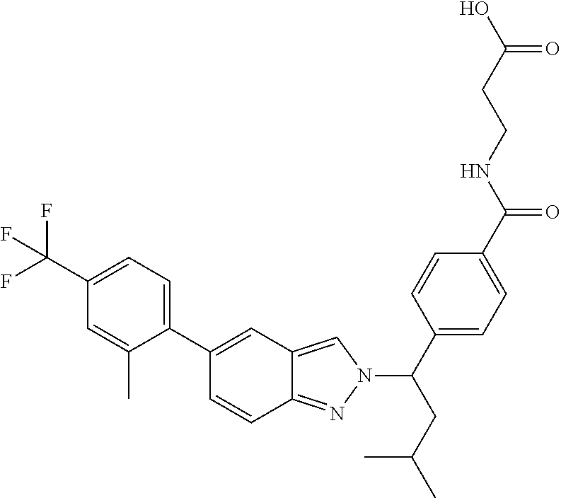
C1=C(C2=CC3=CN(C(CC(C)C)C4=CC=C(C(NCCC(O)=O)=O)C=C4)N=C3C=C2)C(C)=CC(C(F)(F)F)=C1
